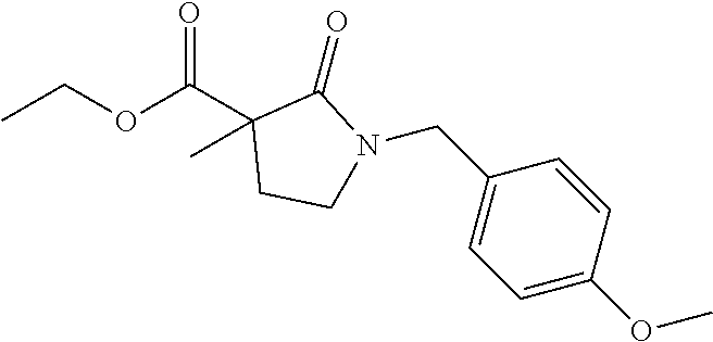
C(C1=CC=C(OC)C=C1)N1CCC(C(OCC)=O)(C)C1=O
